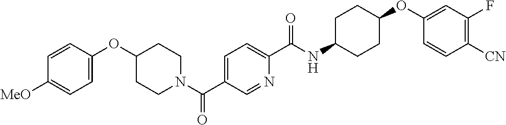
C1=CC(OC2CCN(C(C3=CC=C(C(NC4CCC(OC5=CC(F)=C([CN])C=C5)CC4)=O)N=C3)=O)CC2)=CC=C1[MeO]
